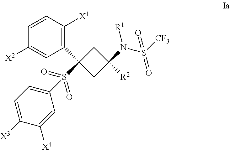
C1C(C2=C([X1])C=CC([X2])=C2)(S(C2=CC=C([X3])C([X4])=C2)(=O)=O)CC1(N(S([CF3])(=O)=O)[R1])[R2]
